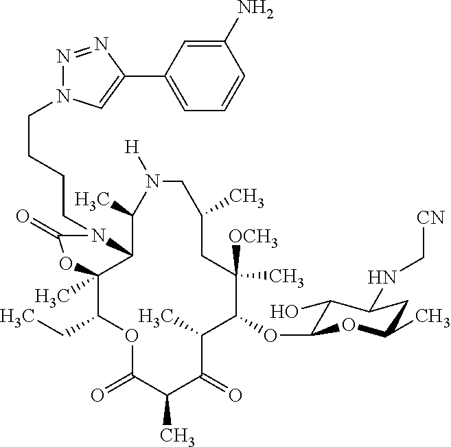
C1(OC2C(O)C(NC[CN])CC(C)O2)C([OCH3])(C)CC(C)CN([H])C(C)C2C(C)(C(CC)OC(=O)C(C)C(=O)C1C)OC(=O)N2CCCCN1N=NC(C2=CC=CC(N)=C2)=C1
